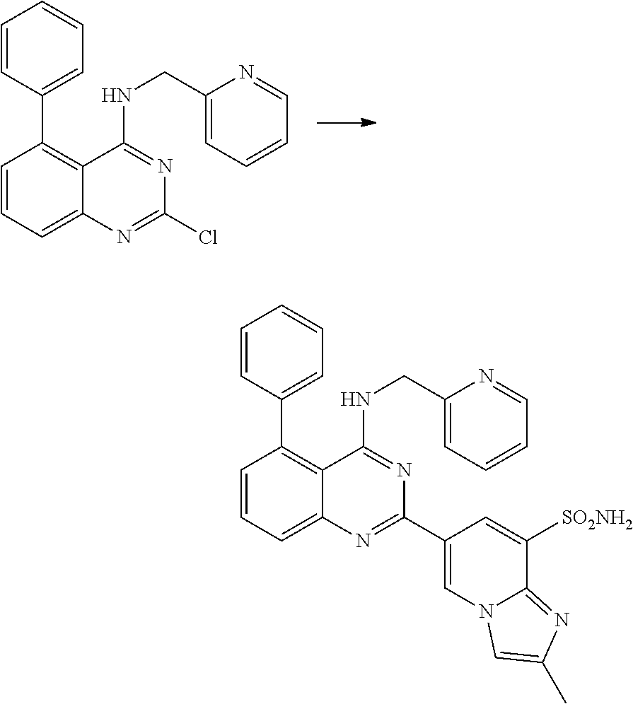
C1=CC=C2C(=C1C1=CC=CC=C1)C(NCC1=CC=CC=N1)=NC(Cl)=N2.C1=CC=C2C(=C1C1=CC=CC=C1)C(NCC1=CC=CC=N1)=NC(C1=CN3C(=NC(C)=C3)C([SO2NH2])=C1)=N2
